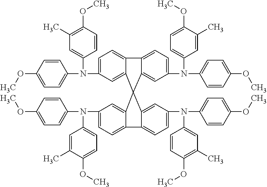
C1=C(N(C2=CC=C(OC)C=C2)C2=CC(C)=C(OC)C=C2)C=C2C(=C1)C1=CC=C(N(C3=CC=C(OC)C=C3)C3=CC=C(OC)C(C)=C3)C=C1C21C2=CC(N(C3=CC=C(OC)C=C3)C3=CC=C(OC)C(C)=C3)=CC=C2C2=CC=C(N(C3=CC(C)=C(OC)C=C3)C3=CC=C(OC)C=C3)C=C21
